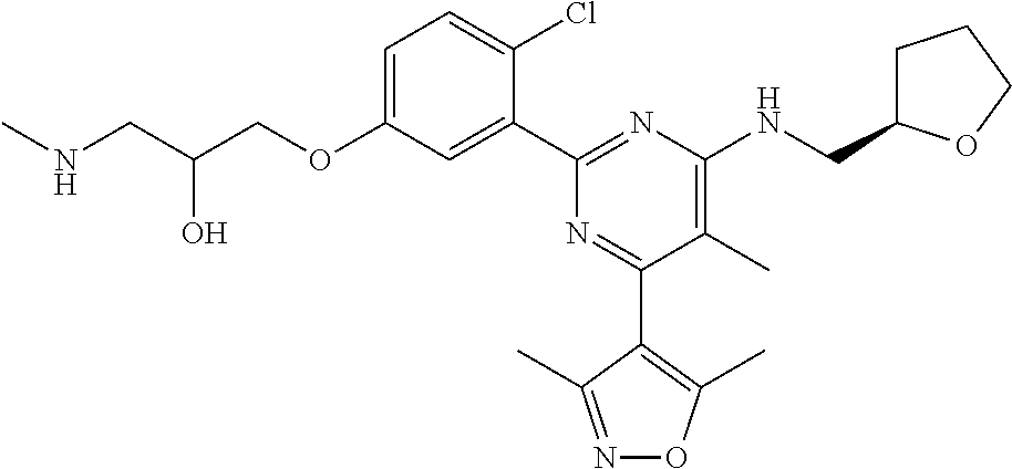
C1=C(OCC(CNC)O)C=C(C2=NC(NCC3CCCO3)=C(C)C(C3=C(C)ON=C3C)=N2)C(Cl)=C1
